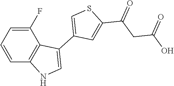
C1(F)=CC=CC2=C1C(C1=CSC(C(CC(O)=O)=O)=C1)=CN2
